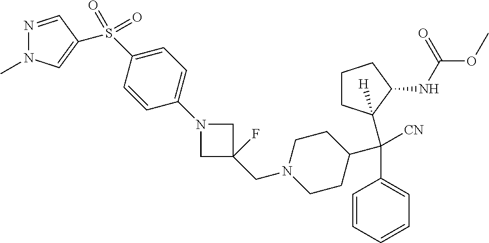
N1(CC2(F)CN(C3=CC=C(S(=O)(=O)C4=CN(C)N=C4)C=C3)C2)CCC(C(C2=CC=CC=C2)([CN])C2([H])CCCC2NC(OC)=O)CC1
